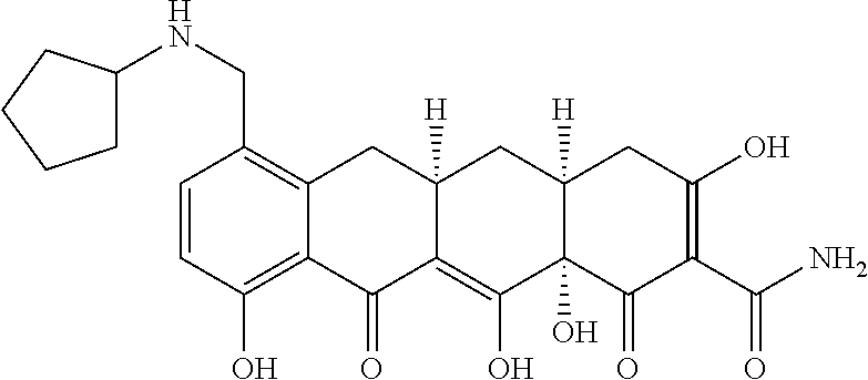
C1=CC(O)=C2C(=C1CNC1CCCC1)CC1([H])C(=C(O)C3(O)C([H])(C1)CC(O)=C(C(N)=O)C3=O)C2=O
